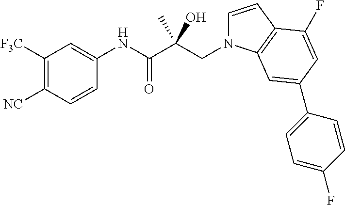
C1([F3C])=C([NC])C=CC(NC(C(CN2C=CC3=C2C=C(C2=CC=C(F)C=C2)C=C3F)(C)O)=O)=C1
